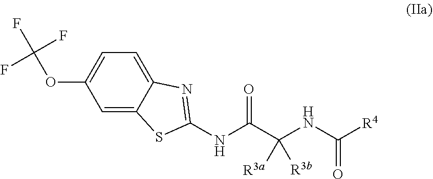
C(OC1=CC=C2C(=C1)SC(NC(C(NC([R4])=O)([R3a])[R3b])=O)=N2)(F)(F)F
